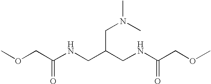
COCC(NCC(CNC(COC)=O)CN(C)C)=O
